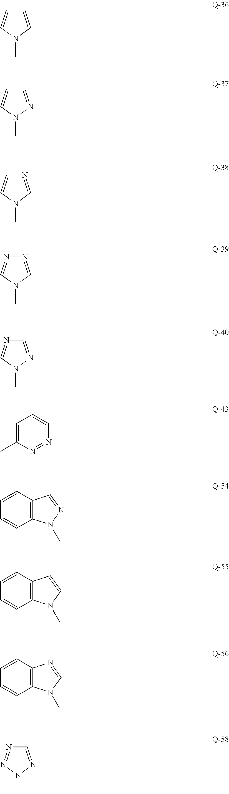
C1=CN(C)C=C1.C1=NN(C)C=C1.N1=CN(C)C=C1.N1=CN(C)C=N1.C1=NN(C)C=N1.C1=C(C)N=NC=C1.C12=C(C=CC=C1)C=NN2C.C12=C(C=CC=C1)C=CN2C.C12=C(C=CC=C1)N=CN2C.C1=NN(C)N=N1
